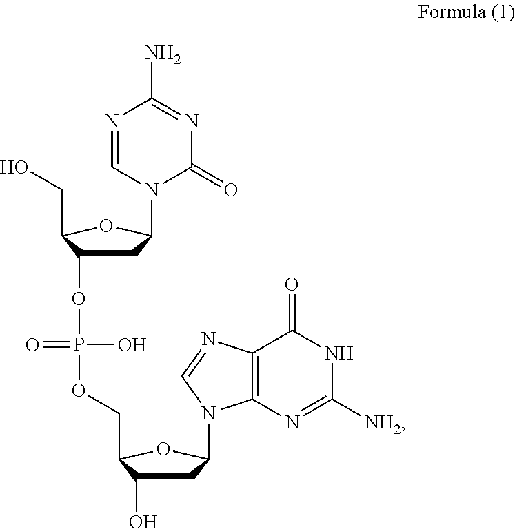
C1C(O)C(COP(OC2CC(N3C(=O)N=C(N)N=C3)OC2CO)(O)=O)OC1N1C2=C(N=C1)C(=O)NC([NH2])=N2
